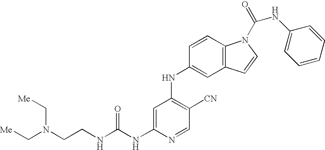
N(C(NC1=CC(NC2=CC3=C(C=C2)N(C(=O)NC2=CC=CC=C2)C=C3)=C([CN])C=N1)=O)CCN(C[Me])C[Me]
